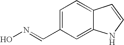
C1=C(C=NO)C=C2C(=C1)C=CN2
